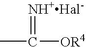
[NH+Hal-]=C([OR4])C
